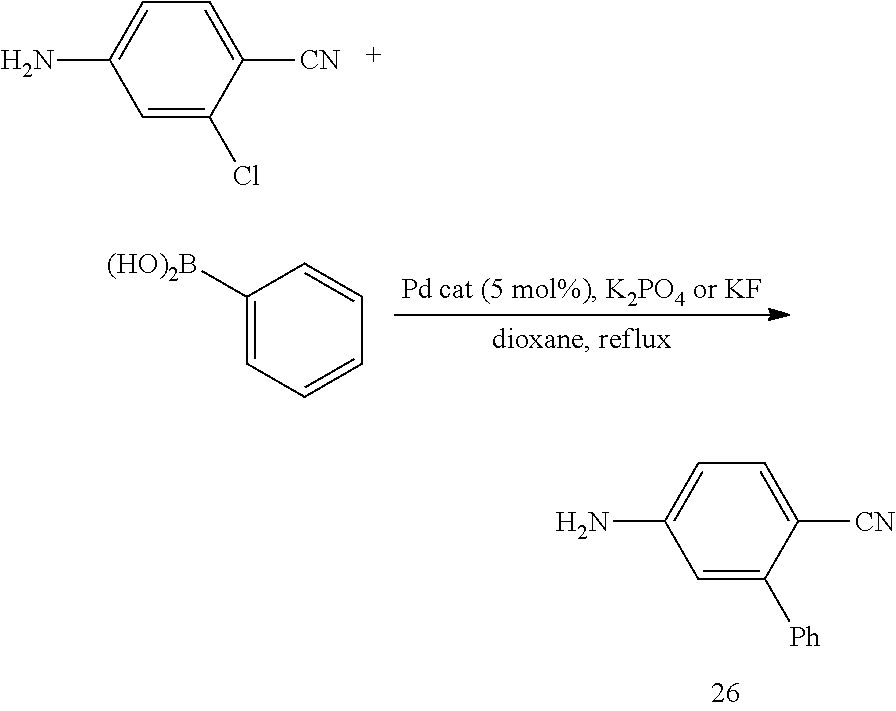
C1([(HO)2B])=CC=CC=C1.C1=C(N)C=C(Cl)C([CN])=C1.C1=C(N)C=C([Ph])C([CN])=C1
